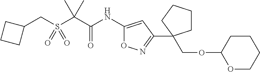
C(S(C(C(NC1=CC(C2(COC3OCCCC3)CCCC2)=NO1)=O)(C)C)(=O)=O)C1CCC1
